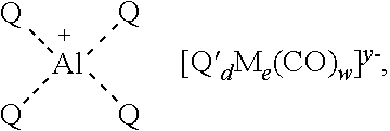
[Al]([Q])([Q])([Q])[Q]
